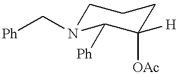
C1([OAc])([H])CCCN(C[Ph])C1[Ph]
